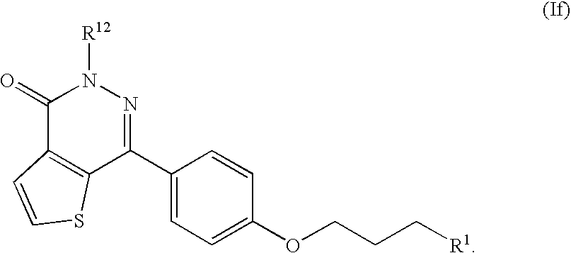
C1(=O)C2=C(C(C3=CC=C(OCCC[R1])C=C3)=NN1[R12])SC=C2
